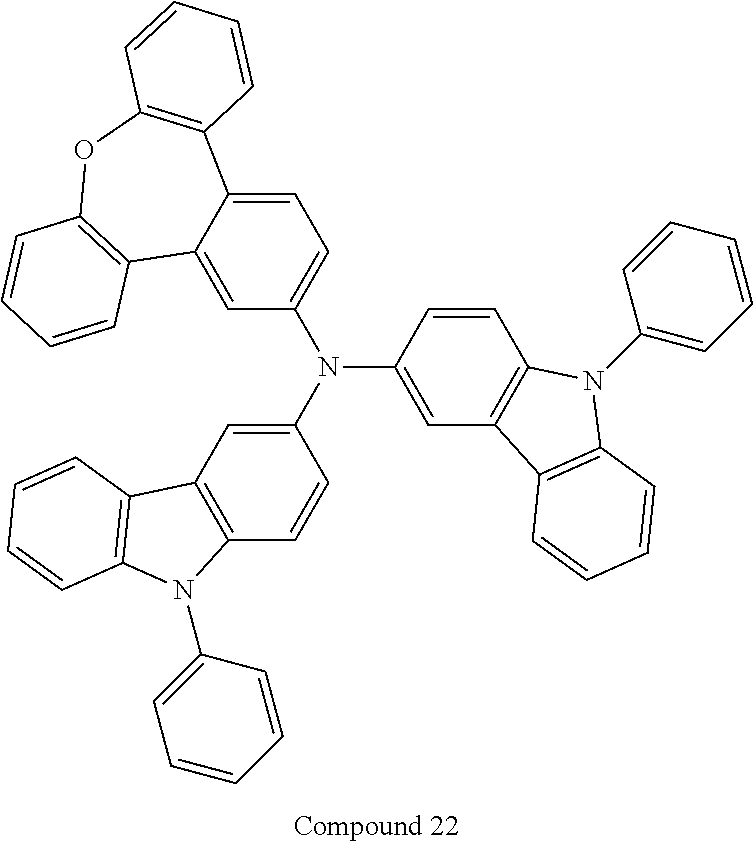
C12=C(C=C(N(C3=CC4=C(C=C3)N(C3=CC=CC=C3)C3=C4C=CC=C3)C3=CC=C4C(=C3)C3=C(OC5=C4C=CC=C5)C=CC=C3)C=C1)C1=C(N2C2=CC=CC=C2)C=CC=C1
